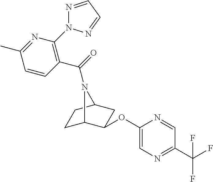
C1C2C(OC3=CN=C(C(F)(F)F)C=N3)CC(C1)N2C(=O)C1=C(N2N=CC=N2)N=C(C)C=C1
